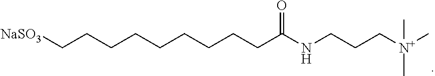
C(CCCCCCCCC(NCCC[N+](C)(C)C)=O)[NaSO3]
